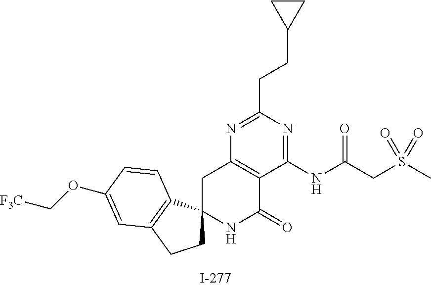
C1C2(NC(=O)C3=C1N=C(CCC1CC1)N=C3NC(CS(C)(=O)=O)=O)CCC1=C2C=CC(OC[F3C])=C1
